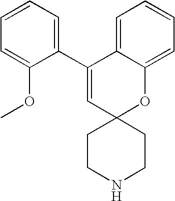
C1=CC=C(C2=CC3(OC4=CC=CC=C24)CCNCC3)C(OC)=C1
